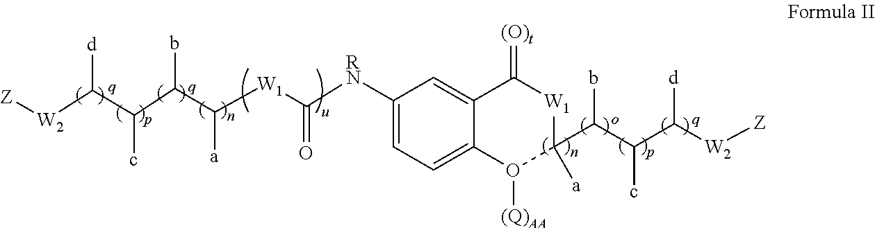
[W2](C(C(C(C([W1]C([RN]C1=CC=C2C(=C1)C(=[(O)t])[W1]C(C(C(C([W2][Z])[d])c)b)([a])O2[(Q)AA])=O)[a])b)c)[d])[Z]
